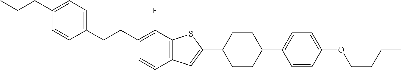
C1(CCC2=C(F)C3=C(C=C2)C=C(C2CCC(C4=CC=C(OCCCC)C=C4)CC2)S3)=CC=C(CCC)C=C1
